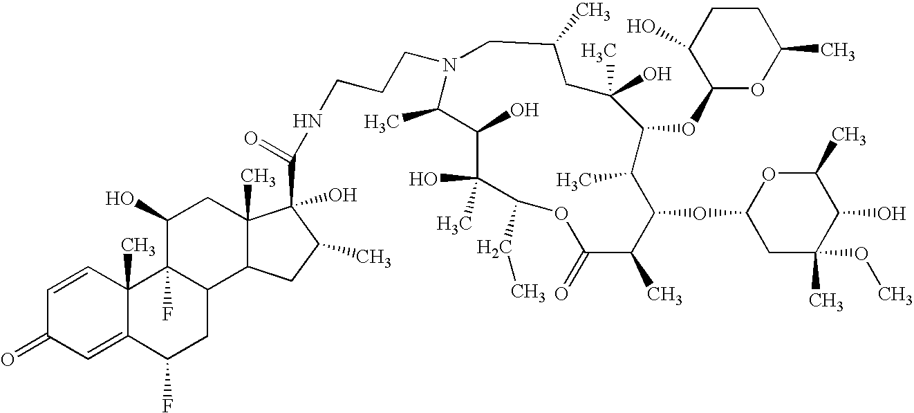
C1=CC2(C)C(=CC1=O)C(F)CC1C2(F)C(O)CC2(C)C1CC(C)C2(O)C(=O)NCCCN1CC(C)CC(C)(O)C(OC2OC(C)CCC2O)C(C)C(OC2CC(OC)(C)C(O)C(C)O2)C(C)C(=O)OC(CC)C(O)(C)C(O)C1C
